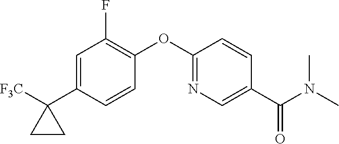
C1=C(C2([F3C])CC2)C=CC(OC2=NC=C(C(N(C)C)=O)C=C2)=C1F
